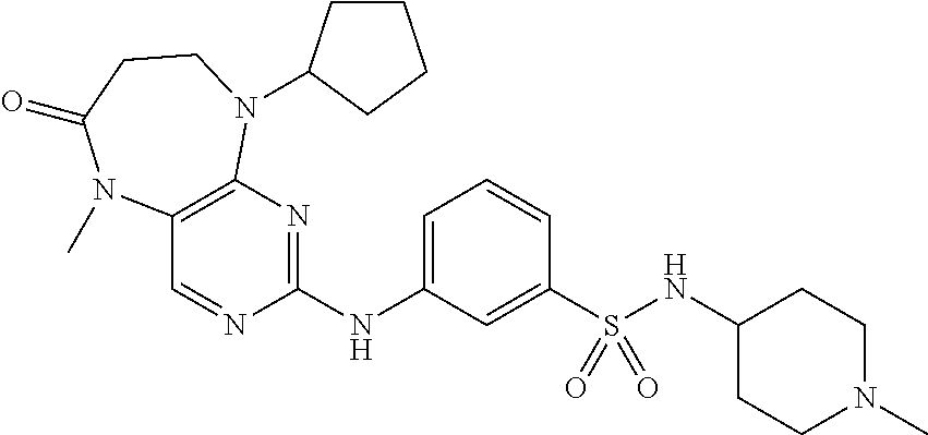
C1=CC=C(NC2=NC3=C(C=N2)N(C)C(=O)CCN3C2CCCC2)C=C1S(NC1CCN(C)CC1)(=O)=O
